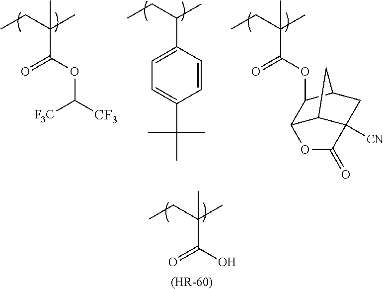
CCC(C)(C)C(O)=O.CCC(C)(C)C(OC1C2C3C([CN])(CC1C3)C(=O)O2)=O.CCC(C)C1=CC=C(C(C)(C)C)C=C1.CCC(C)(C)C(OC([CF3])[F3C])=O.[(HR-60)]
